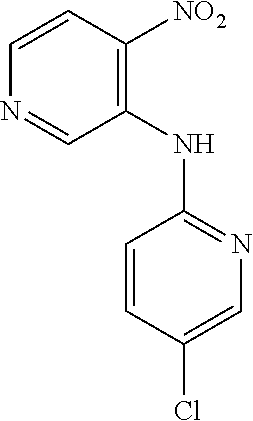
C1(NC2=NC=C(Cl)C=C2)=C([NO2])C=CN=C1
